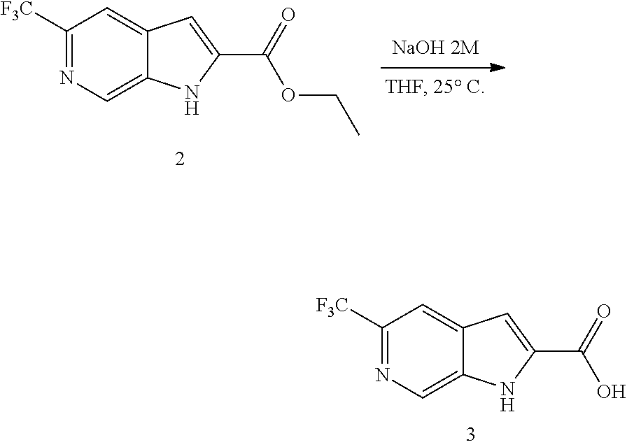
C1=C(C(=O)OCC)NC2=CN=C([F3C])C=C12.C1=C2C=C(C(=O)O)NC2=CN=C1[F3C]
